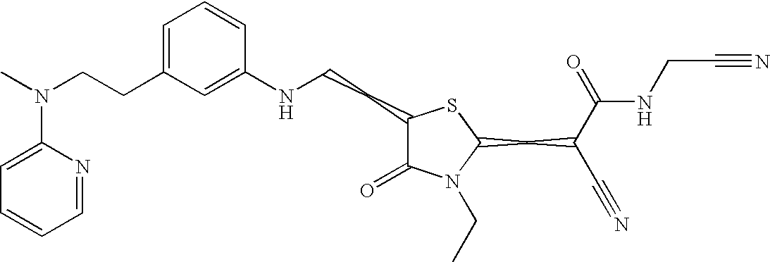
C(CC1=CC=CC(NCCC2C(=O)N(CC)C(CC(C#N)C(=O)NCC#N)S2)=C1)N(C)C1=CC=CC=N1
